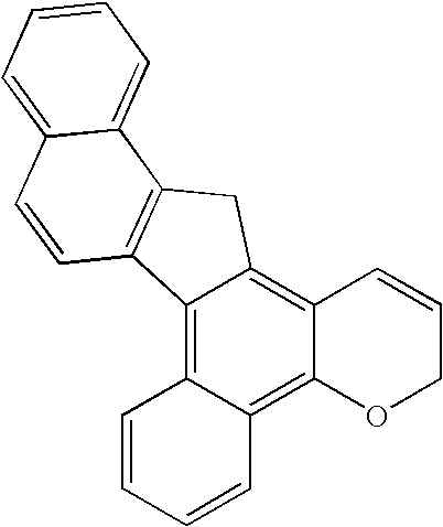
C12=C3C(=C4C(=C1CC1=C2C=CC2=CC=CC=C12)C=CCO4)C=CC=C3
